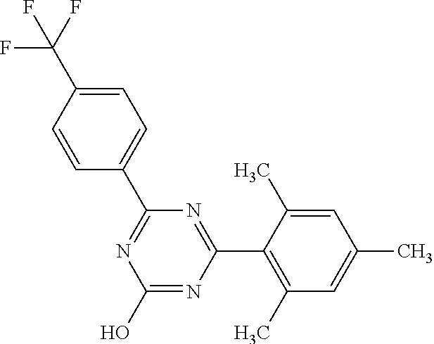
N1=C(C2=CC=C(C(F)(F)F)C=C2)N=C(C2=C(C)C=C(C)C=C2C)N=C1O
